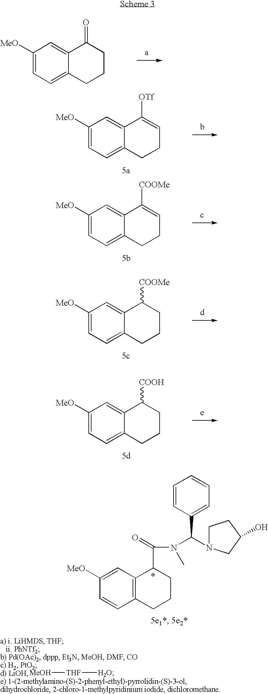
C1([MeO])=CC=C2C(=C1)C(=O)CCC2.C1([MeO])=CC=C2C(=C1)C([OTf])=CCC2.C1([MeO])=CC=C2C(=C1)C([COOMe])=CCC2.C1([MeO])=CC=C2C(=C1)C([COOMe])CCC2.C1([MeO])=CC=C2C(=C1)C([COOH])CCC2.C1([MeO])=CC2=C(C=C1)CCCC2C(=O)N(C(N1CCC(O)C1)C1=CC=CC=C1)C.[MeOH][THF][H2O]
